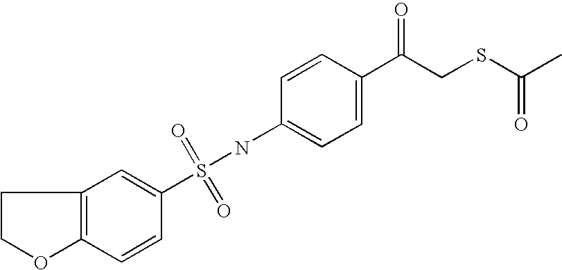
C1=C(C(CSC(C)=O)=O)C=CC(NS(=O)(C2=CC3=C(C=C2)OCC3)=O)=C1
